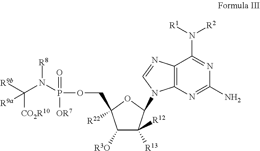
C1([R3O])C([R12])([R13])C(N2C3=C(C(N([R1])[R2])=NC(N)=N3)N=C2)OC1([R22])COP(N(C([R9b])([CO2R10])[R9a])[R8])(=O)[OR7]
